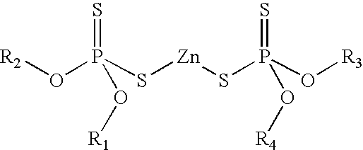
O(P(S[Zn]SP(O[R3])(=S)O[R4])(=S)O[R1])[R2]
